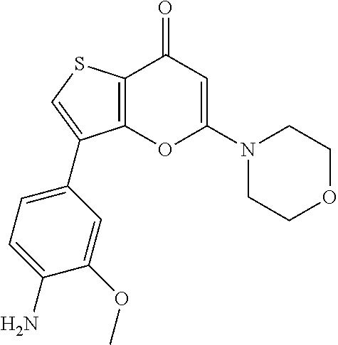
C12=C(C(=O)C=C(N3CCOCC3)O1)SC=C2C1=CC=C(N)C(OC)=C1
